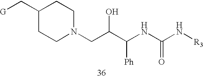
C1CN(CC(C(NC(N[R3])=O)[Ph])O)CCC1C[G]
